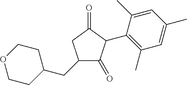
C1CC(CC2C(=O)C(C3=C(C)C=C(C)C=C3C)C(=O)C2)CCO1
